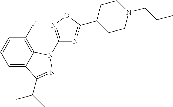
C1(F)=C2C(=CC=C1)C(C(C)C)=NN2C1=NOC(C2CCN(CCC)CC2)=N1
